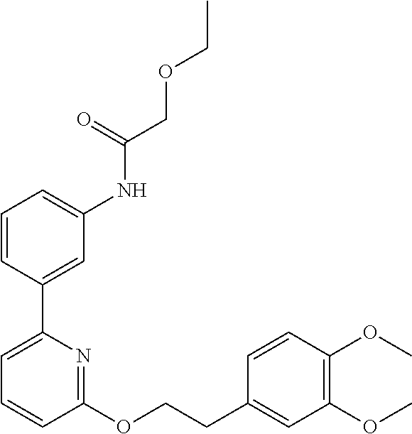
C1=CC(C2=CC=CC(OCCC3=CC(OC)=C(OC)C=C3)=N2)=CC(NC(COCC)=O)=C1
